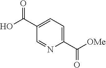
C1(C(O)=O)=CC=C(C([OMe])=O)N=C1
